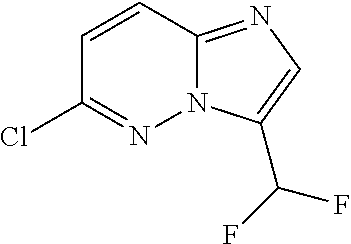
C1=CC2=NC=C(C(F)F)N2N=C1Cl
